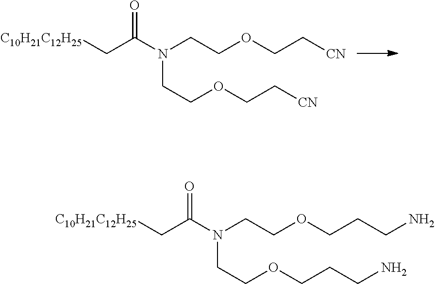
[C10H21C12H25]CC(=O)N(CCOCC[CN])CCOCC[CN].[C10H21C12H25]CC(=O)N(CCOCCCN)CCOCCCN
